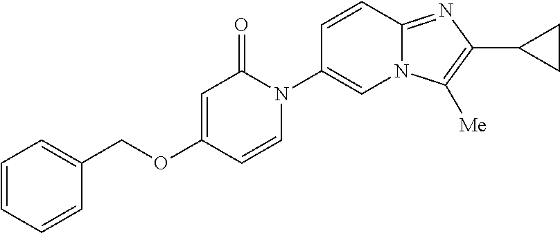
C1=CC=CC(COC2=CC(=O)N(C3=CN4C(=NC(C5CC5)=C4[Me])C=C3)C=C2)=C1
